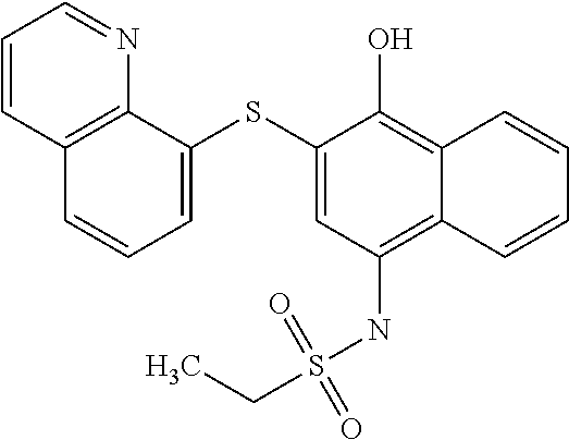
C1=C(SC2=CC(NS(CC)(=O)=O)=C3C(=C2O)C=CC=C3)C2=C(C=C1)C=CC=N2
